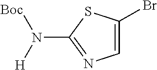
C1=C(Br)SC(N([Boc])[H])=N1
